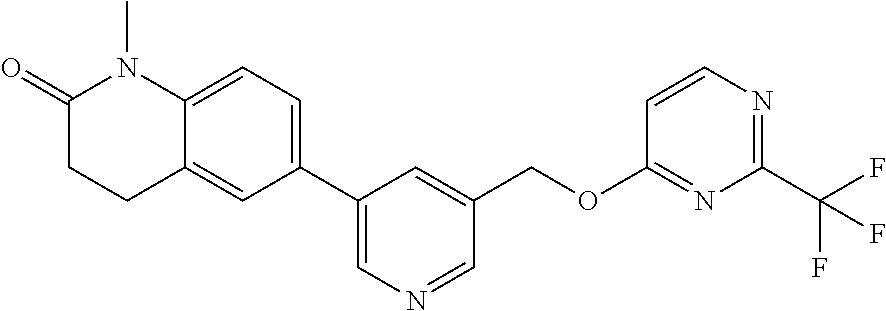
C1(C2=CC=C3C(=C2)CCC(=O)N3C)=CN=CC(COC2=NC(C(F)(F)F)=NC=C2)=C1
